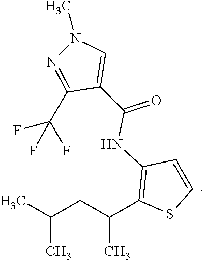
N1=C(C(F)(F)F)C(C(=O)NC2=C(C(CC(C)C)C)SC=C2)=CN1C
